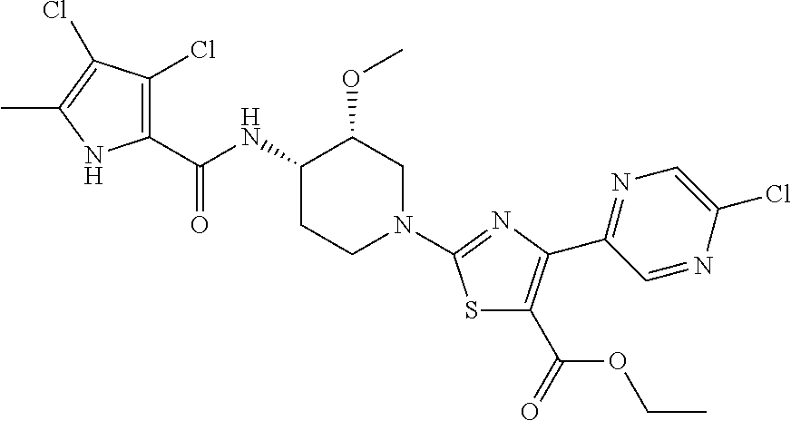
C(NC1CCN(C2=NC(C3=NC=C(Cl)N=C3)=C(C(OCC)=O)S2)CC1OC)(=O)C1=C(Cl)C(Cl)=C(C)N1
